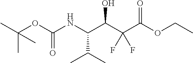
C(OC(NC(C(C(C(OCC)=O)(F)F)O)C(C)C)=O)(C)(C)C
